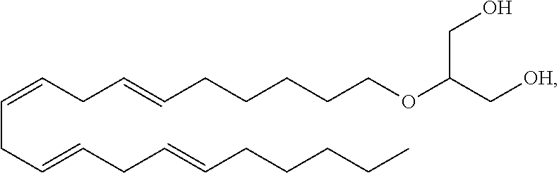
C(CC=CCC=CCCCCC)=CCC=CCCCCCOC(C[OH])CO
